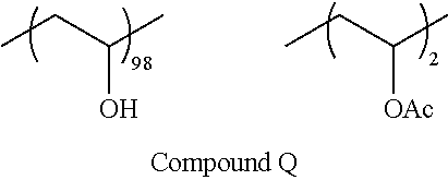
CCC(O)C.CCC([OAc])C
